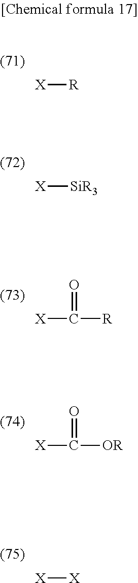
[X][R].[X][SiR3].[X]C(=O)[R].[X]C(=O)[OR].[X][X]
